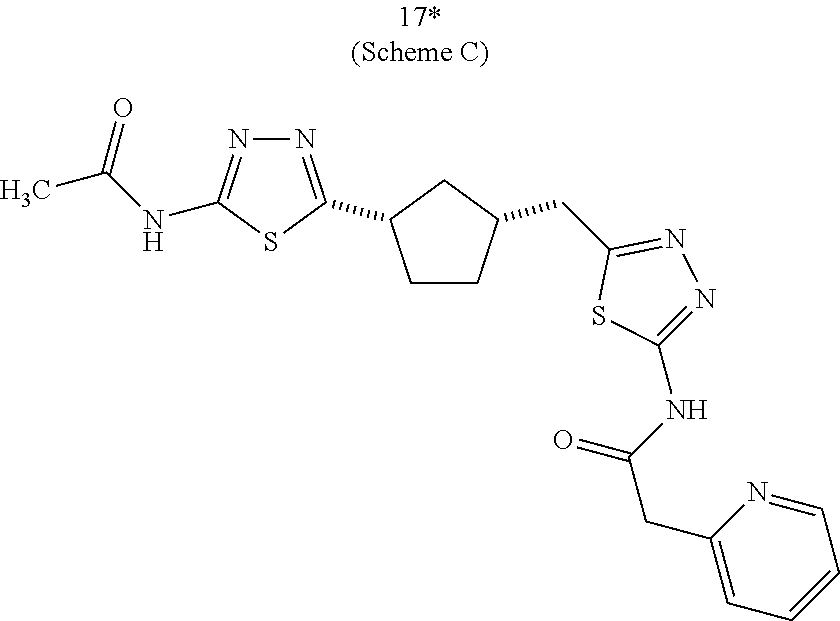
C1CC(CC2=NN=C(NC(CC3=CC=CC=N3)=O)S2)CC1C1=NN=C(NC(=O)C)S1
